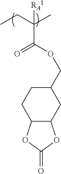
CCC(C)([RA1])C(OCC1CCC2C(C1)OC(=O)O2)=O
